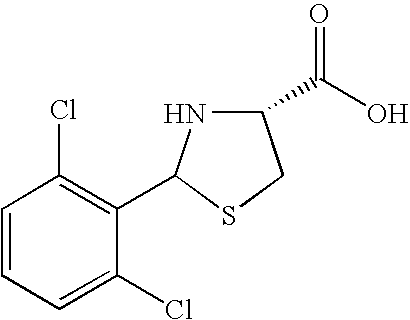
C1=CC(Cl)=C(C2NC(C(O)=O)CS2)C(Cl)=C1
